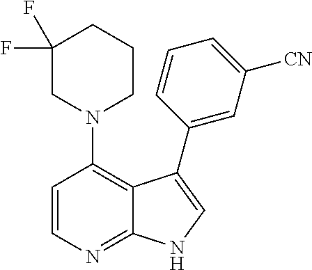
C1=CN=C2C(=C1N1CCCC(F)(F)C1)C(C1=CC([CN])=CC=C1)=CN2
